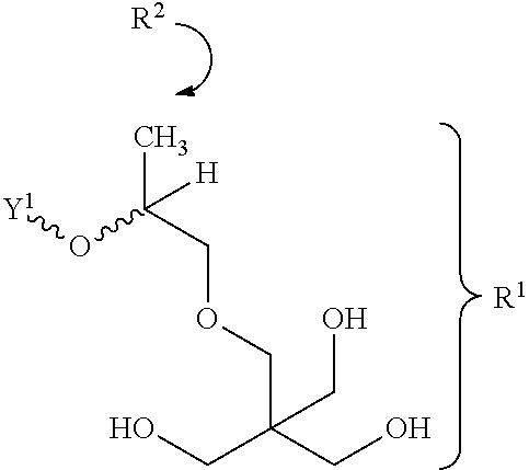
[Y1]OC(COCC(CO)(CO)CO)(C)[H].[R1].[R2]
